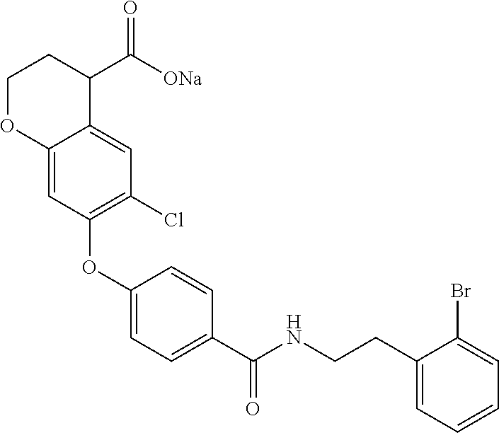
C1(OC2=C(Cl)C=C3C(=C2)OCCC3C([ONa])=O)=CC=C(C(NCCC2=CC=CC=C2Br)=O)C=C1
